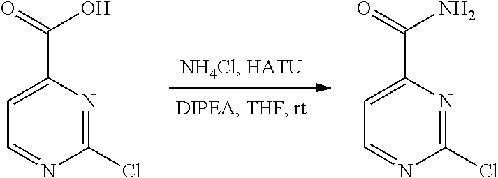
C1=NC(Cl)=NC(C(=O)O)=C1.C1=NC(Cl)=NC(C(=O)N)=C1
